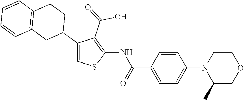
C1=CC(C(=O)NC2=C(C(=O)O)C(C3CCC4=C(C3)C=CC=C4)=CS2)=CC=C1N1C(C)COCC1
